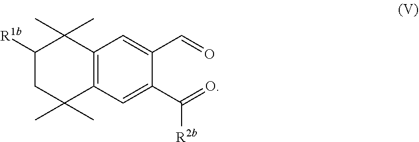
C12=C(C=C(C(=O)[R2b])C(C=O)=C1)C(C)(C)CC([R1b])C2(C)C
